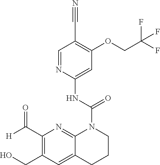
C1(C([H])=O)=C(CO)C=C2C(=N1)N(C(NC1=CC(OCC(F)(F)F)=C(C#N)C=N1)=O)CCC2
